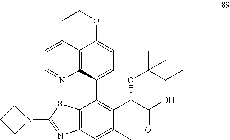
N1(C2=NC3=C(S2)C(C2=CC=C4C5=C2N=CC=C5CCO4)=C(C(C(O)=O)OC(C)(CC)C)C(C)=C3)CCC1
